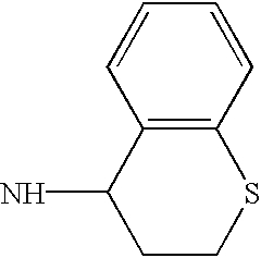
C12=C(C=CC=C1)SCCC2N
